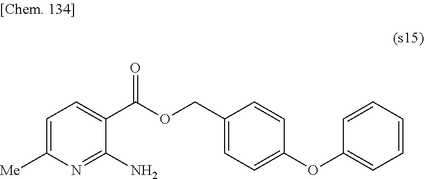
C1=C([Me])N=C(N)C(C(OCC2=CC=C(OC3=CC=CC=C3)C=C2)=O)=C1
